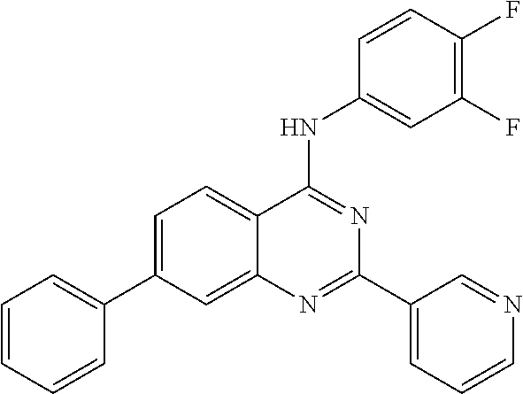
C1(C2=CC=CC=C2)=CC=C2C(=C1)N=C(C1=CC=CN=C1)N=C2NC1=CC(F)=C(F)C=C1
